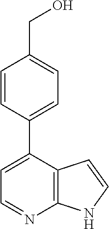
C12=C(C(C3=CC=C(CO)C=C3)=CC=N1)C=CN2
